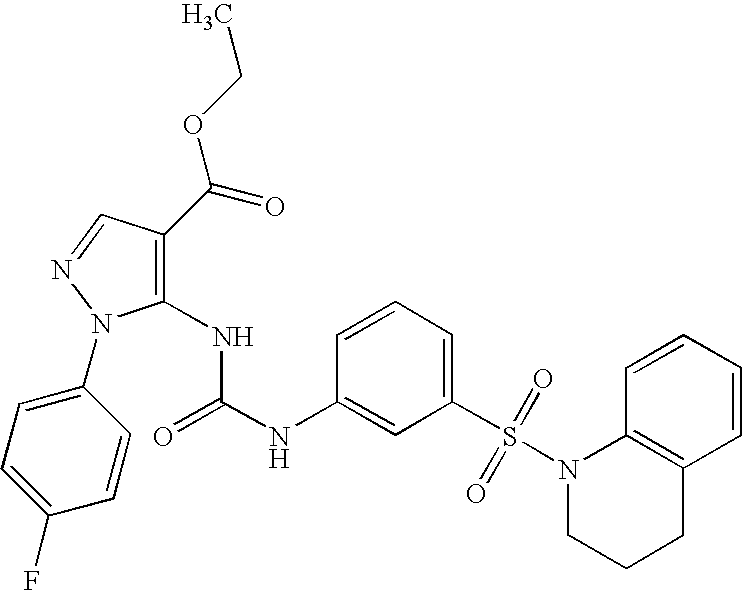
C1(NC(NC2=CC(S(N3CCCC4=C3C=CC=C4)(=O)=O)=CC=C2)=O)=C(C(OCC)=O)C=NN1C1=CC=C(F)C=C1
